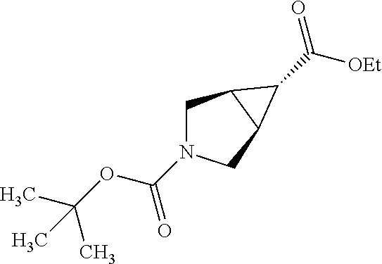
C1C2C(CN1C(OC(C)(C)C)=O)C2C([OEt])=O
